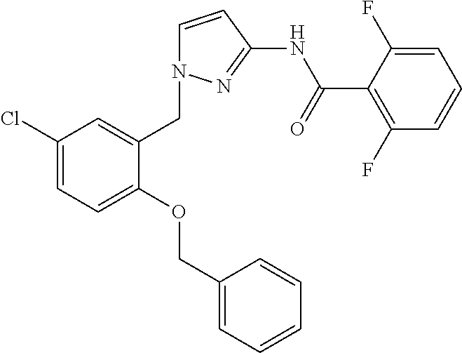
C1(Cl)=CC=C(OCC2=CC=CC=C2)C(CN2C=CC(NC(C3=C(F)C=CC=C3F)=O)=N2)=C1
